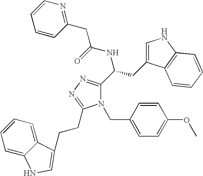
C12=CC=CC=C1NC=C2CCC1=NN=C(C(CC2=CNC3=C2C=CC=C3)NC(=O)CC2=NC=CC=C2)N1CC1=CC=C(OC)C=C1
